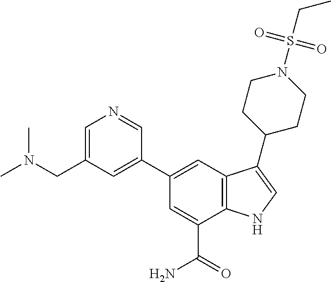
C1(C2=CC(CN(C)C)=CN=C2)=CC2=C(C(C(=O)N)=C1)NC=C2C1CCN(S(CC)(=O)=O)CC1
